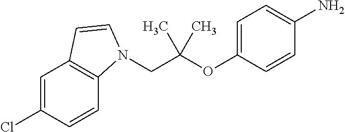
C1=C(Cl)C=CC2=C1C=CN2CC(OC1=CC=C(N)C=C1)(C)C
